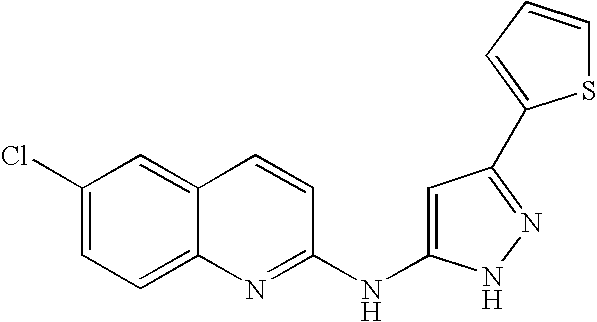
C1(Cl)=CC=C2C(=C1)C=CC(NC1=CC(C3=CC=CS3)=NN1)=N2
